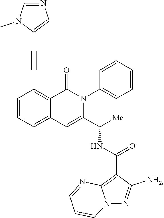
C1=CC=C2C(=C1C#CC1=CN=CN1C)C(=O)N(C1=CC=CC=C1)C(C([Me])NC(=O)C1=C3N(N=C1N)C=CC=N3)=C2
